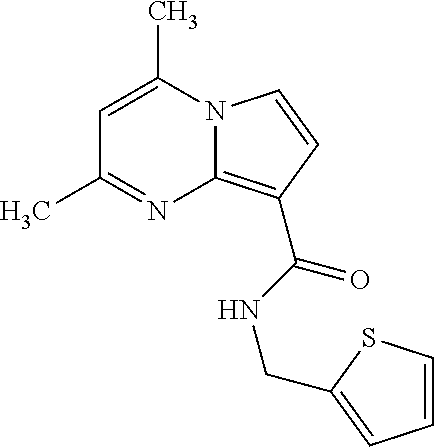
C1=C(C)N2C(=C(C(NCC3=CC=CS3)=O)C=C2)N=C1C
